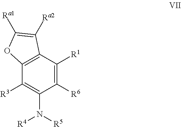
C12=C(C([R3])=C(N([R4])[R5])C([R6])=C1[R1])OC([Ra1])=C2[Ra2]
